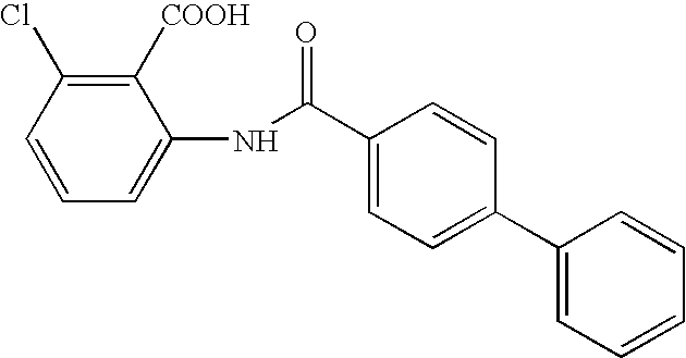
C1=CC=C(NC(C2=CC=C(C3=CC=CC=C3)C=C2)=O)C([COOH])=C1Cl
